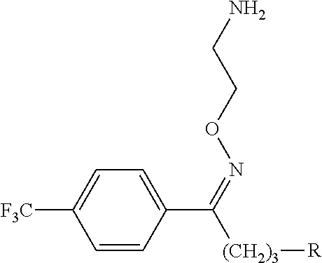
C1=CC(C([(CH2)3][R])=NOCCN)=CC=C1[F3C]
